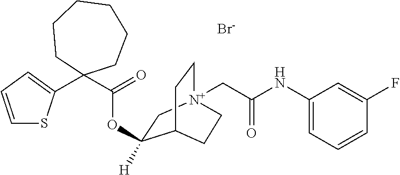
[Br-].C1=CC=C(C2(C(=O)OC3([H])C[N+]4(CC(NC5=CC=CC(F)=C5)=O)CCC3CC4)CCCCCC2)S1
